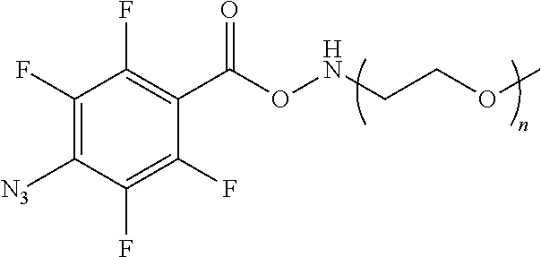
C1(F)=C([N3])C(F)=C(F)C(C(ONCCOC)=O)=C1F
